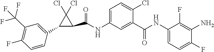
NC1=C(F)C(NC(=O)C2=CC(NC(=O)C3C(Cl)(Cl)C3C3=CC(C(F)(F)F)=C(F)C=C3)=CC=C2Cl)=CC=C1F
